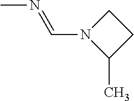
CN=CN1CCC1C
